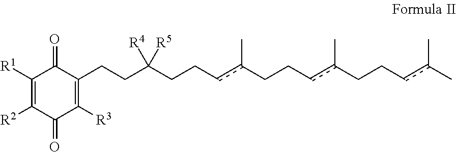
C1([R1])=C([R2])C(=O)C([R3])=C(CCC([R5])([R4])CCcc(CCcc(CCcc(C)C)C)C)C1=O
